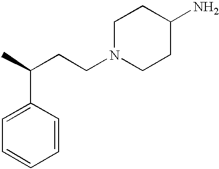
C1=CC(C(C)CCN2CCC(N)CC2)=CC=C1
